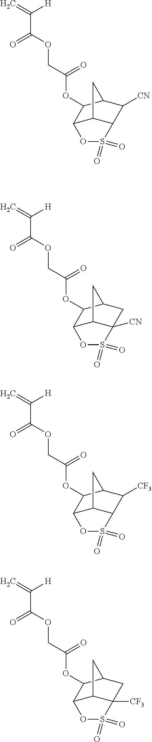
C=C([H])C(=O)OCC(=O)OC1C2C3C([CN])(CC1C3)S(=O)(=O)O2.C=C([H])C(=O)OCC(=O)OC1C2C3C(C([CF3])C1C3)S(=O)(=O)O2.C=C([H])C(=O)OCC(=O)OC1C2C3C([CF3])(CC1C3)S(=O)(=O)O2.C=C([H])C(=O)OCC(=O)OC1C2OS(=O)(=O)C3C([CN])C1CC23
